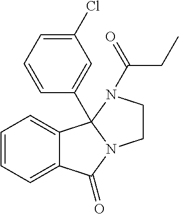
C1=CC=C2C(=C1)C1(C3=CC(Cl)=CC=C3)N(C2=O)CCN1C(CC)=O
